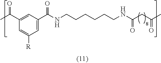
CC(C1=CC(C(NCCCCCCNC(CC(C)=O)=O)=O)=CC([R])=C1)=O
